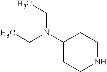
C1(N(CC)CC)CCNCC1
